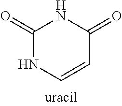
C1(=O)NC=CC(=O)N1
